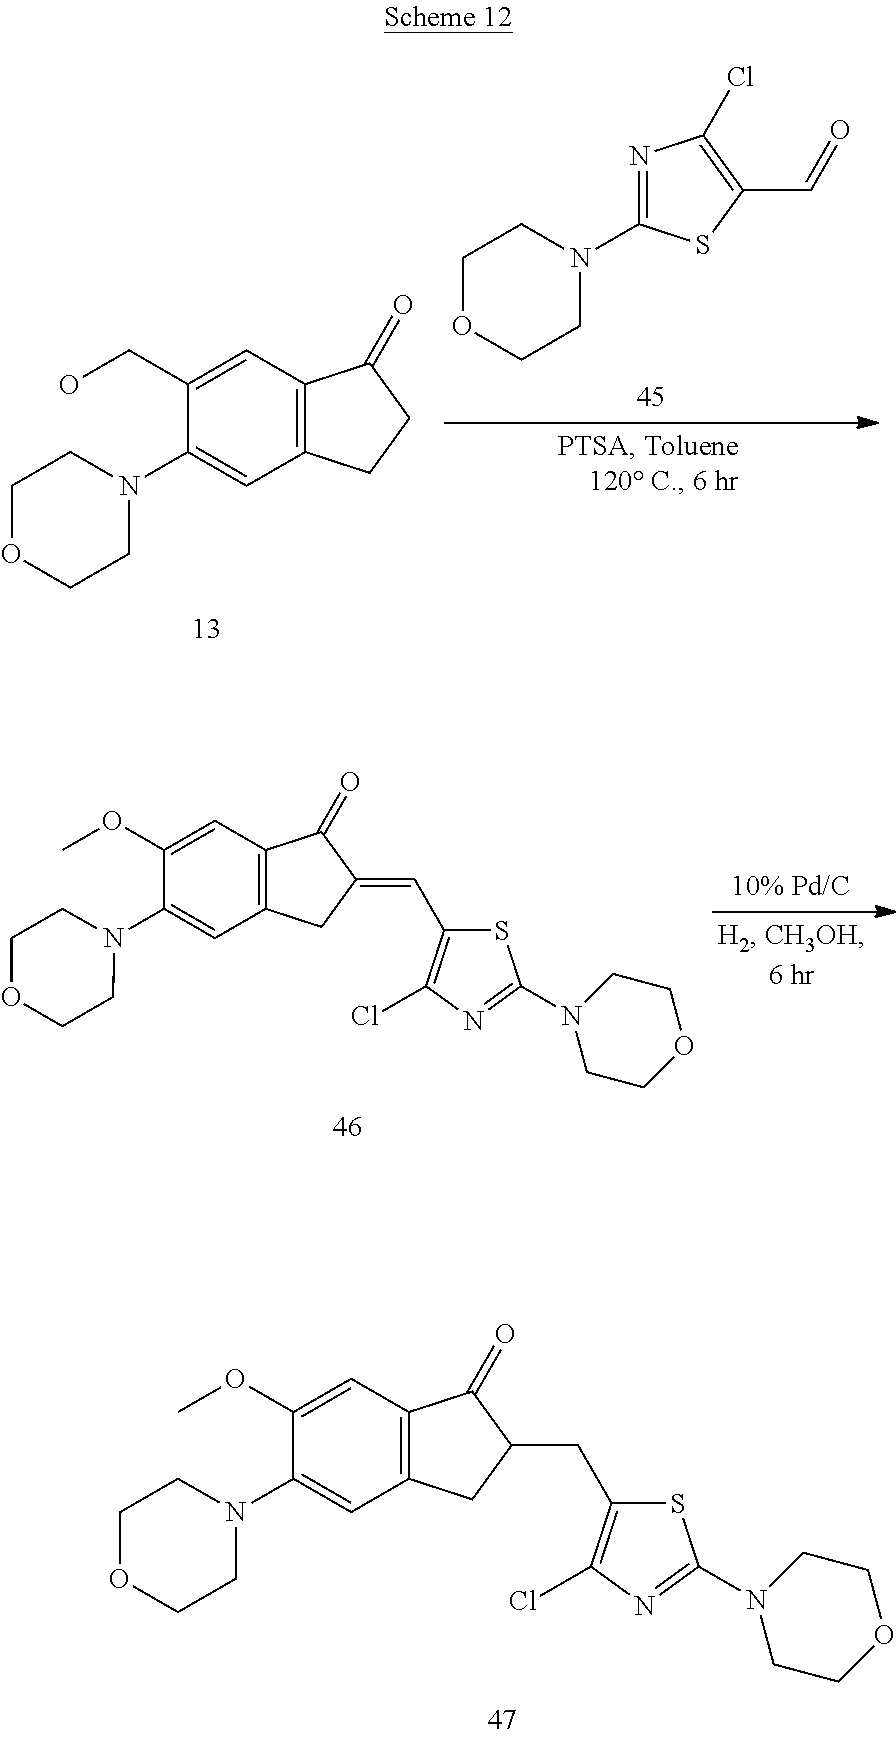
COC1=CC2=C(C=C1N1CCOCC1)CC(CC1=C(Cl)N=C(N3CCOCC3)S1)C2=O.COC1=CC2=C(C=C1N1CCOCC1)CC(=CC1=C(Cl)N=C(N3CCOCC3)S1)C2=O.C1OCCN(C2=NC(Cl)=C(C=O)S2)C1.C1(CO)=CC2=C(C=C1N1CCOCC1)CCC2=O
